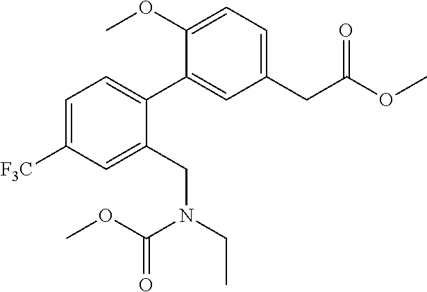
C1(C2=CC=C([F3C])C=C2CN(CC)C(OC)=O)=CC(CC(OC)=O)=CC=C1OC
